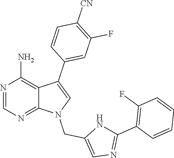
N1=CN=C2C(=C1N)C(C1=CC(F)=C([CN])C=C1)=CN2CC1=CN=C(C2=C(F)C=CC=C2)N1
